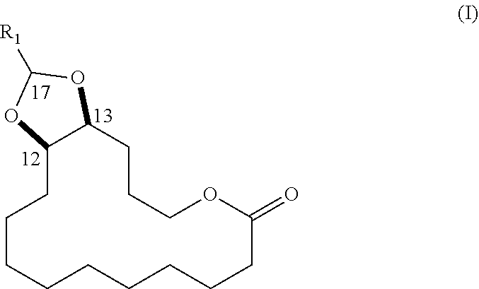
C1OC(=O)CCCCCCCCCC2C(CC1)OC([R1])O2
